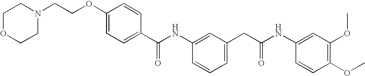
C1(C(NC2=CC(CC(NC3=CC(OC)=C(OC)C=C3)=O)=CC=C2)=O)=CC=C(OCCN2CCOCC2)C=C1
